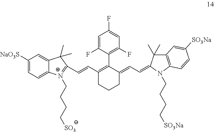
C(=CC1=C(C2=C(F)C=C(F)C=C2F)C(=CC=C2N(CCCC[SO3Na])C3=C(C=C([SO3Na])C=C3)C2(C)C)CCC1)C1=[N+](CCCC[SO3])C2=CC=C([NaO3S])C=C2C1(C)C
